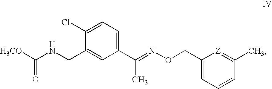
C1=C(Cl)C(CNC([H3CO])=O)=CC(C(=NOCC2=CC=CC(C)=[Z]2)C)=C1
